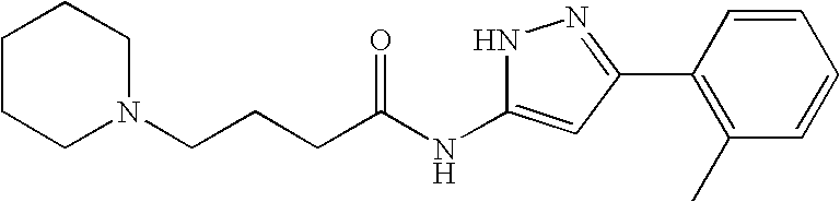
C(NC1=CC(C2=C(C)C=CC=C2)=NN1)(=O)CCCN1CCCCC1
